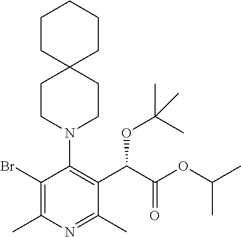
BrC1=C(C)N=C(C)C(C(C(OC(C)C)=O)OC(C)(C)C)=C1N1CCC2(CC1)CCCCC2
